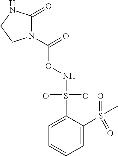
N(OC(=O)N1C(=O)NCC1)S(C1=CC=CC=C1S(C)(=O)=O)(=O)=O
